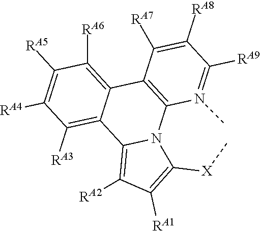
C1([RA9])=N(C)C2=C(C([RA7])=C1[RA8])C1=C([RA6])C([RA5])=C([RA4])C([RA3])=C1C1=C([RA2])C([RA1])=C([X]C)N21
